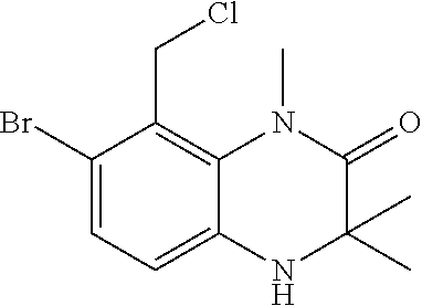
C1(Br)=CC=C2C(=C1CCl)N(C)C(=O)C(C)(C)N2
